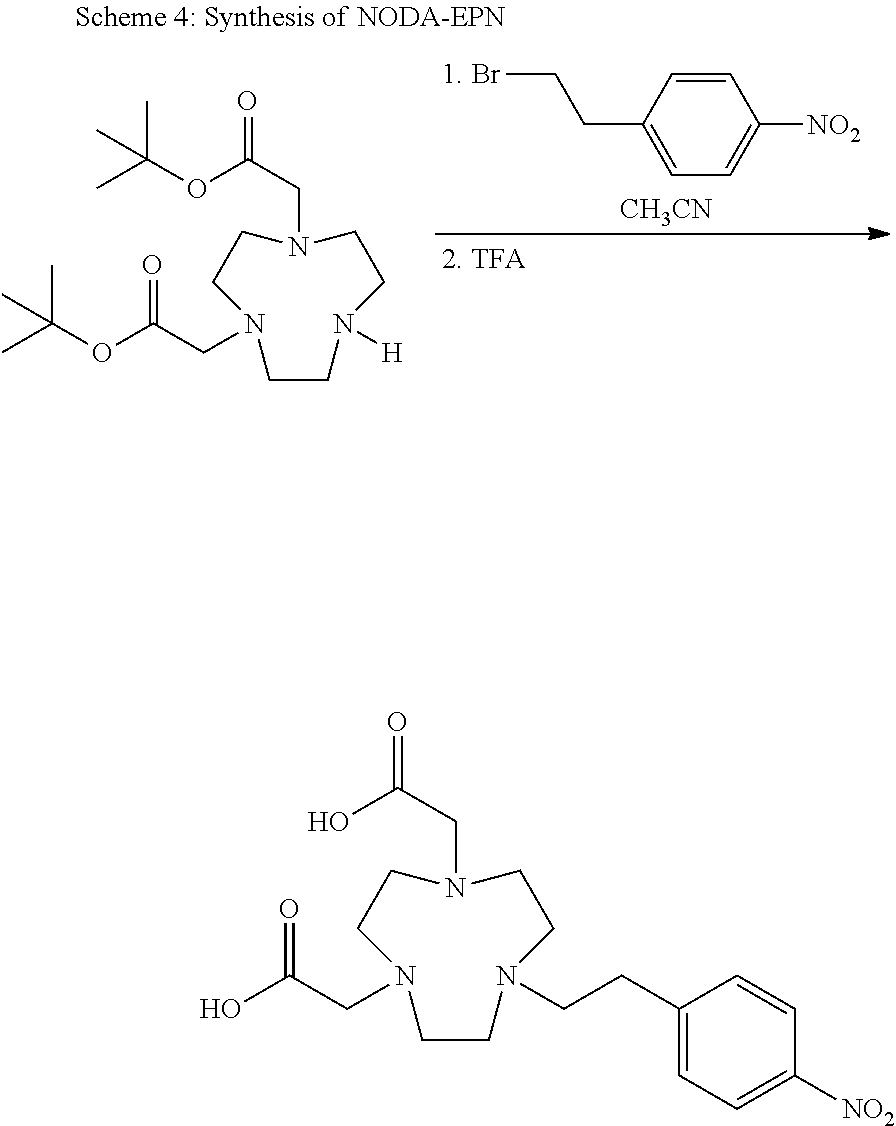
N1(CC(=O)O)CCN(CC(O)=O)CCN(CCC2=CC=C([NO2])C=C2)CC1.C1=CC(CCBr)=CC=C1[NO2].[CH3CN].N1(CC(=O)OC(C)(C)C)CCN(CC(OC(C)(C)C)=O)CCN([H])CC1
